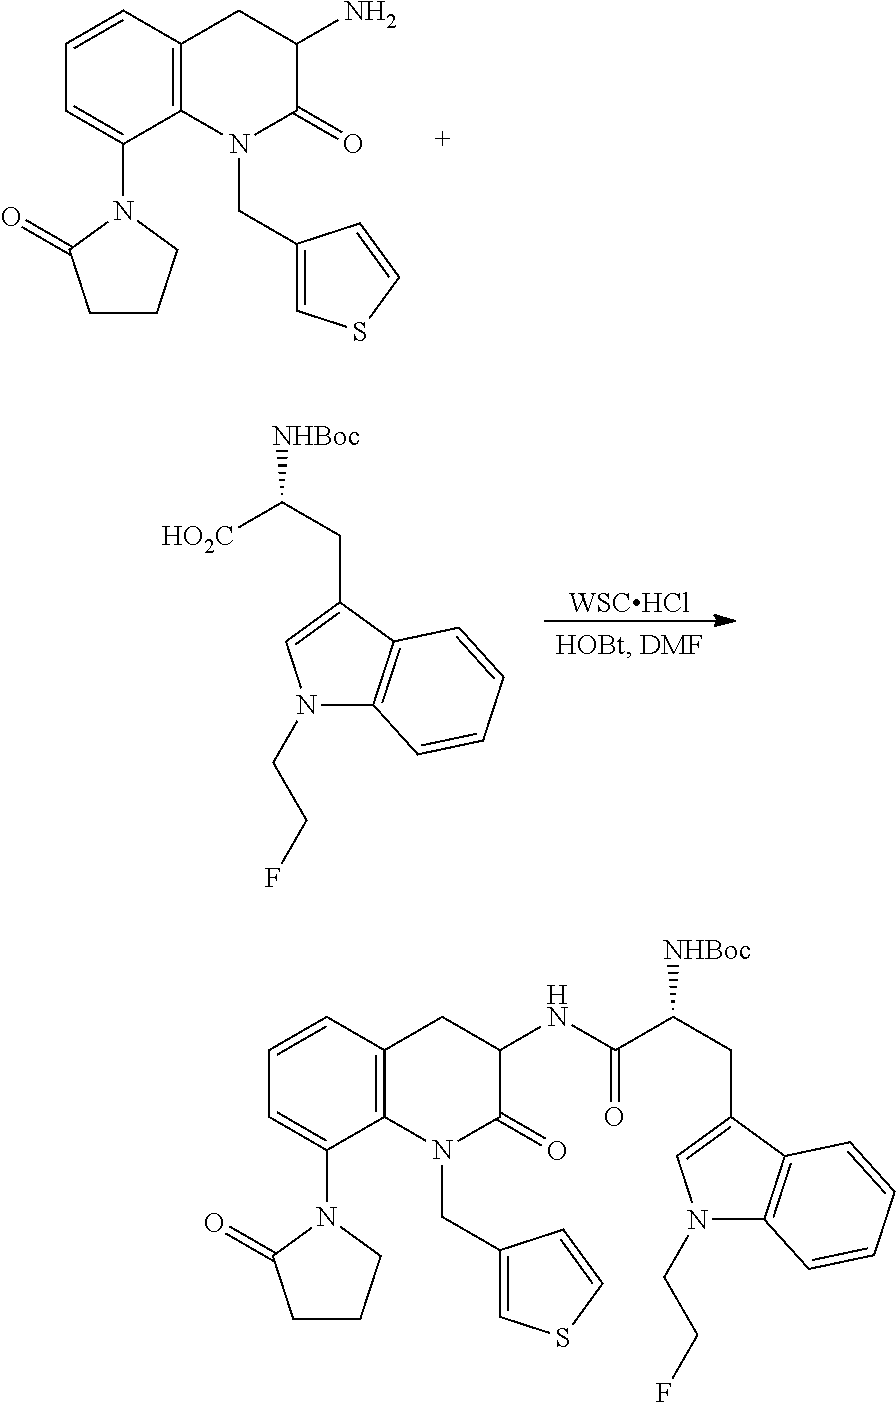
C1=CC=C(N2C(=O)CCC2)C2=C1CC(N)C(=O)N2CC1=CSC=C1.[HO2C]C(CC1=CN(CCF)C2=C1C=CC=C2)[NHBoc].[WSCHCl].C1=CC=C(N2C(=O)CCC2)C2=C1CC(NC(C(CC1=CN(CCF)C3=C1C=CC=C3)[NHBoc])=O)C(=O)N2CC1=CSC=C1
